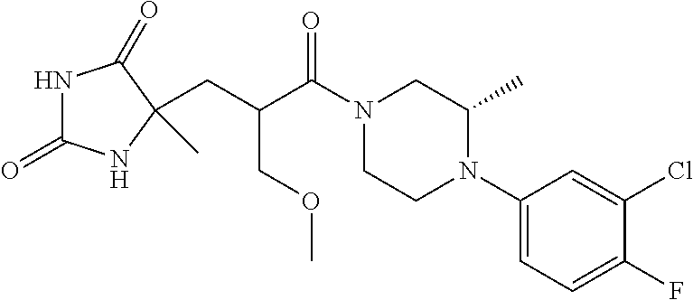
N1C(=O)NC(C)(CC(C(N2CCN(C3=CC=C(F)C(Cl)=C3)C(C)C2)=O)COC)C1=O
